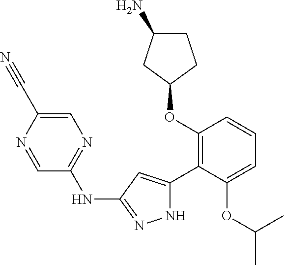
C1(OC2=C(C3=CC(NC4=NC=C(C#N)N=C4)=NN3)C(OC(C)C)=CC=C2)CCC(N)C1
